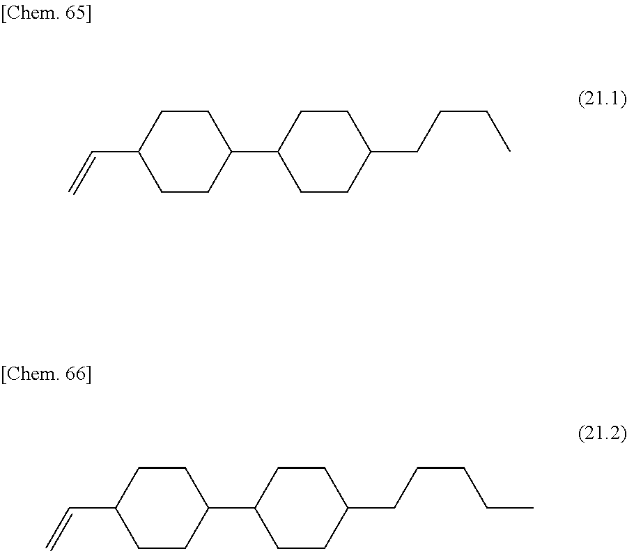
C1(C2CCC(CCCC)CC2)CCC(C=C)CC1.C1(C2CCC(CCCCC)CC2)CCC(C=C)CC1
